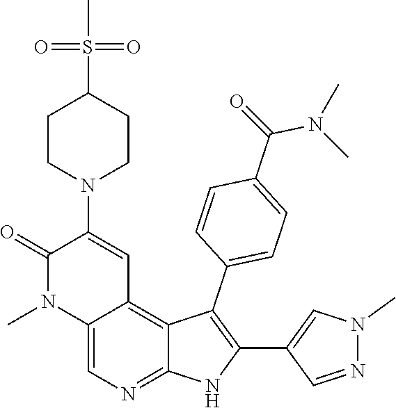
N1(C)N=CC(C2=C(C3=CC=C(C(N(C)C)=O)C=C3)C3=C4C=C(N5CCC(S(C)(=O)=O)CC5)C(=O)N(C)C4=CN=C3N2)=C1
